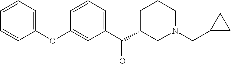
C1=CC=C(OC2=CC(C(C3CN(CC4CC4)CCC3)=O)=CC=C2)C=C1
